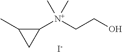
CC1CC1[N+](CCO)(C)C.[I-]
